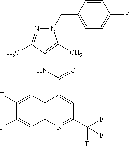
C12=C(N=C(C(F)(F)F)C=C1C(=O)NC1=C(C)N(CC3=CC=C(F)C=C3)N=C1C)C=C(F)C(F)=C2
